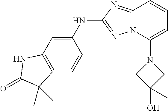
C12=C(C=CC(NC3=NN4C(=N3)C=CC=C4N3CC(O)(C)C3)=C1)C(C)(C)C(=O)N2
